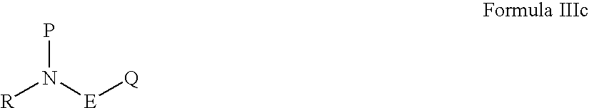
[R]N([E][Q])P
